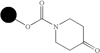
N1(C(OC)=O)CCC(=O)CC1
